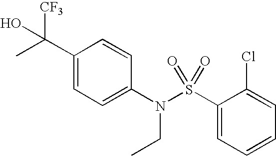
C1(C(O)([CF3])C)=CC=C(N(S(C2=CC=CC=C2Cl)(=O)=O)CC)C=C1
